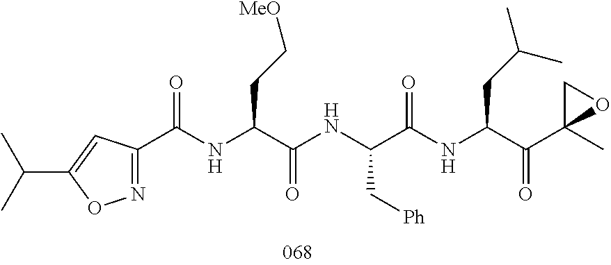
N(C(C(NC(C(NC(C(=O)C1(C)OC1)CC(C)C)=O)C[Ph])=O)CC[MeO])C(=O)C1=NOC(C(C)C)=C1
